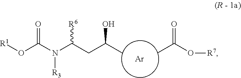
CC(CC(N(C(O[R1])=O)[R3])[R6])O.O(C(C)=O)[R7].[Ar]
